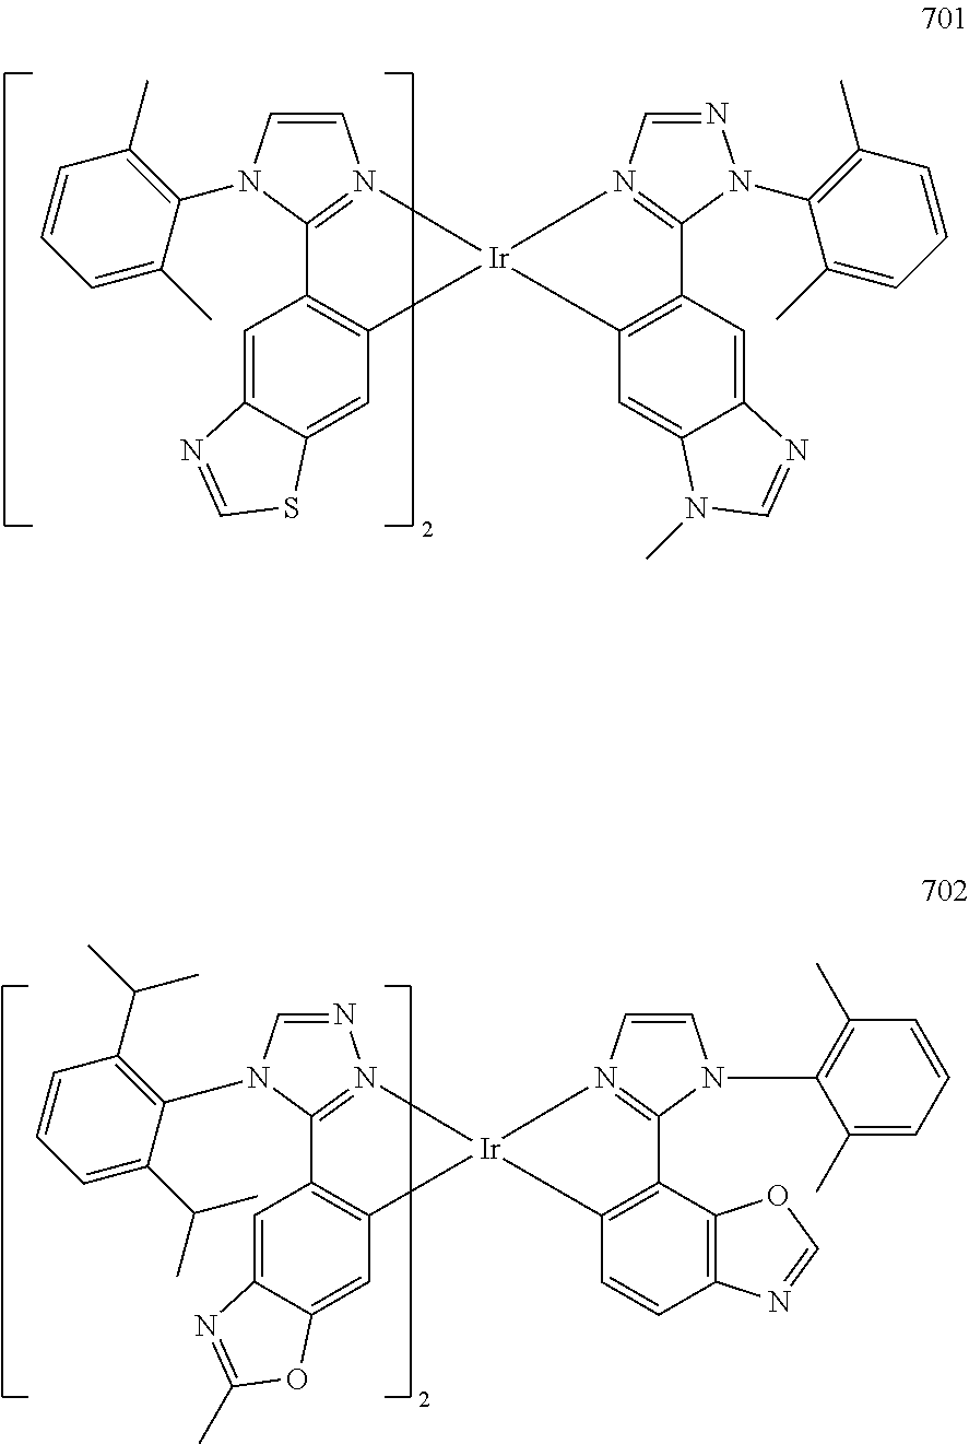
C1=CN(C2=C(C)C=CC=C2C)C2=N1[Ir]1(C3=C2C=C2C(=C3)SC=N2)N2=C(N(C3=C(C)C=CC=C3C)N=C2)C2=C1C=C1C(=C2)N=CN1C.N1=CN(C2=C(C(C)C)C=CC=C2C(C)C)C2=N1[Ir]1(C3=C2C=C2C(=C3)OC(C)=N2)N2=C(N(C3=C(C)C=CC=C3C)C=C2)C2=C1C=CC1=C2OC=N1
